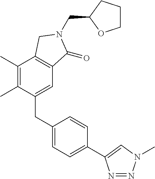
C(N1C(=O)C2=C(C(C)=C(C)C(CC3=CC=C(C4=CN(C)N=N4)C=C3)=C2)C1)C1OCCC1
